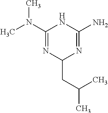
CN(C1=NC(CC(C)C)N=C(N)N1)C
